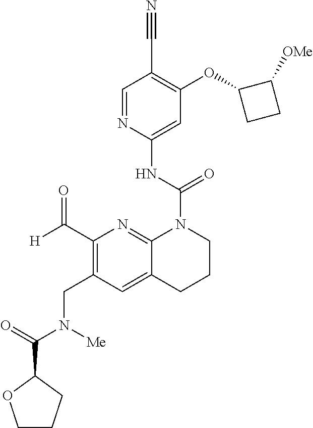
C1=NC(NC(N2C3=NC(C(=O)[H])=C(CN([Me])C(=O)C4OCCC4)C=C3CCC2)=O)=CC(OC2CCC2[OMe])=C1C#N
